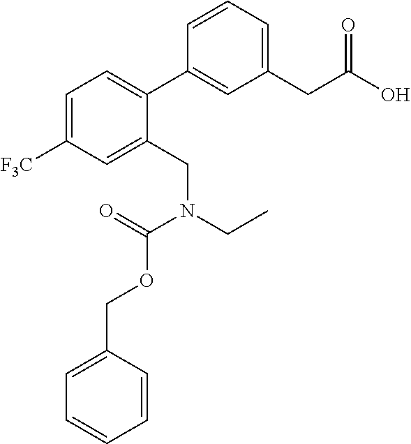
C1(CC(O)=O)=CC=CC(C2=CC=C([F3C])C=C2CN(CC)C(=O)OCC2=CC=CC=C2)=C1
